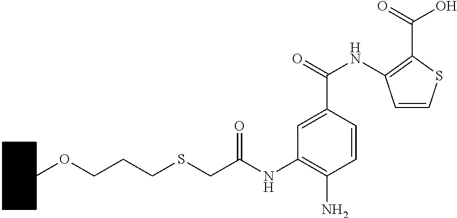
C1CCCC(OCCCSCC(NC2=C(N)C=CC(C(=O)NC3=C(C(O)=O)SC=C3)=C2)=O)C1
